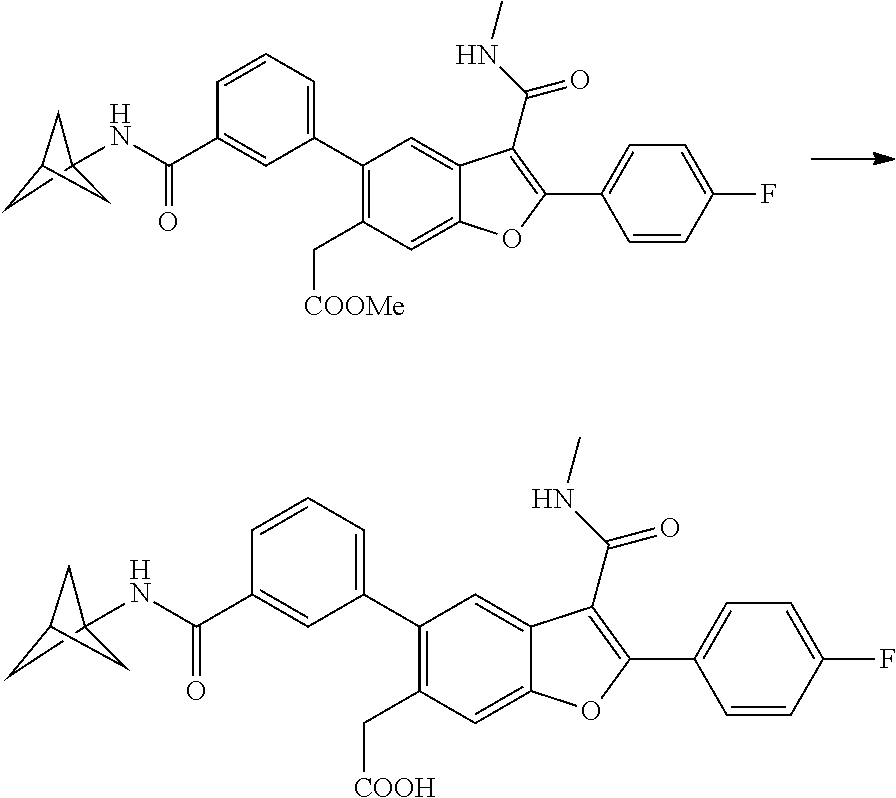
C1(C2=CC=CC(C(=O)NC34CC(C3)C4)=C2)=C(C[COOH])C=C2C(=C1)C(C(=O)NC)=C(C1=CC=C(F)C=C1)O2.C1(C2=CC=CC(C(=O)NC34CC(C3)C4)=C2)=C(C[COOMe])C=C2C(=C1)C(C(=O)NC)=C(C1=CC=C(F)C=C1)O2
